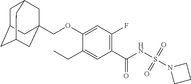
C1(CC)=CC(C(NS(N2CCC2)(=O)=O)=O)=C(F)C=C1OCC12CC3CC(CC(C1)C3)C2
